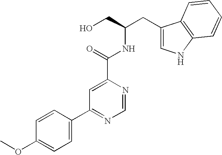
C(C(NC(C1=CC(C2=CC=C(OC)C=C2)=NC=N1)=O)CO)C1=CNC2=C1C=CC=C2
